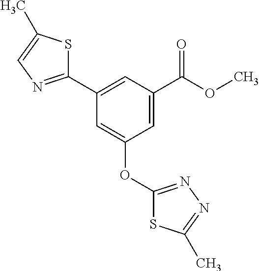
C1=C(C(OC)=O)C=C(C2=NC=C(C)S2)C=C1OC1=NN=C(C)S1
